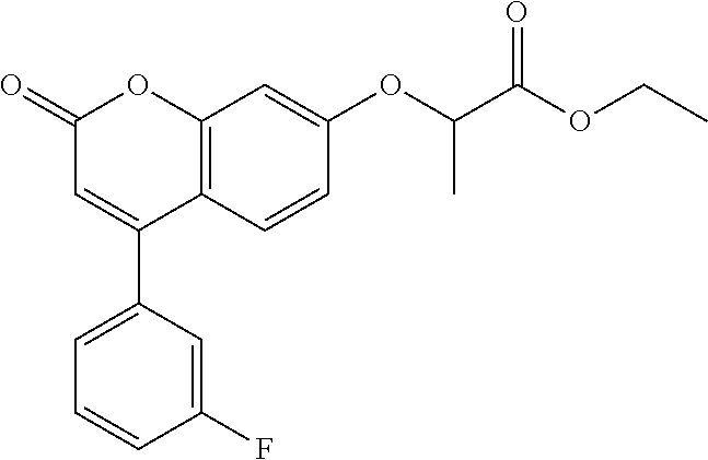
C12=C(C=CC(OC(C(OCC)=O)C)=C1)C(C1=CC=CC(F)=C1)=CC(=O)O2
